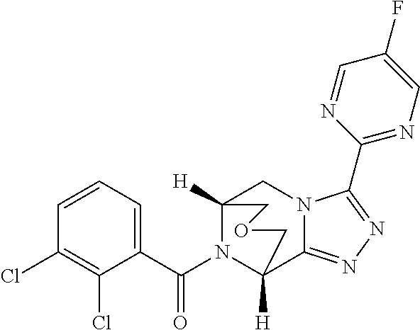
C1=CC=C(C(N2C3([H])C4=NN=C(C5=NC=C(F)C=N5)N4CC2([H])COC3)=O)C(Cl)=C1Cl
